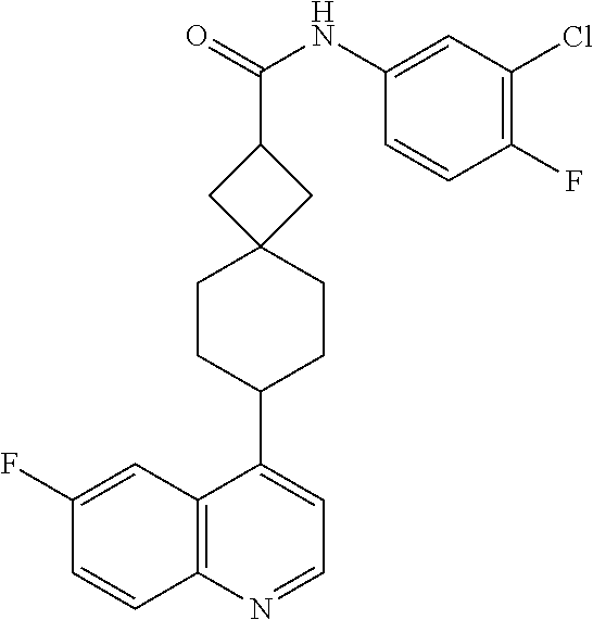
C12=C(N=CC=C1C1CCC3(CC1)CC(C(=O)NC1=CC(Cl)=C(F)C=C1)C3)C=CC(F)=C2
